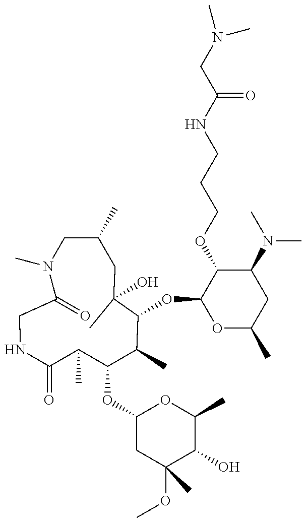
N1(C)C(=O)CNC(=O)C(C)C(OC2CC(OC)(C)C(O)C(C)O2)C(C)C(OC2OC(C)CC(N(C)C)C2OCCCNC(CN(C)C)=O)C(C)(O)CC(C)C1
